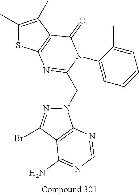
C1(C)=C(C)C2=C(S1)N=C(CN1N=C(Br)C3=C1N=CN=C3N)N(C1=CC=CC=C1C)C2=O
